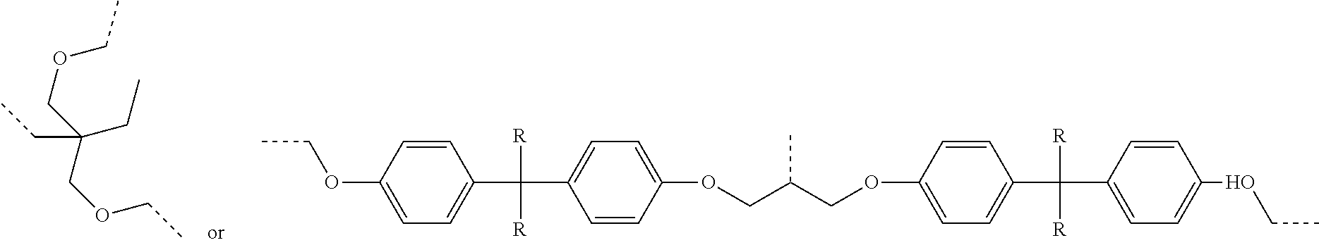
O(CC(CC)(COCC)CC)CC.C1=C(OCC)C=CC(C([R])([R])C2=CC=C(OCC(COC3=CC=C(C([R])([R])C4=CC=C(OCC)C=C4)C=C3)C)C=C2)=C1
